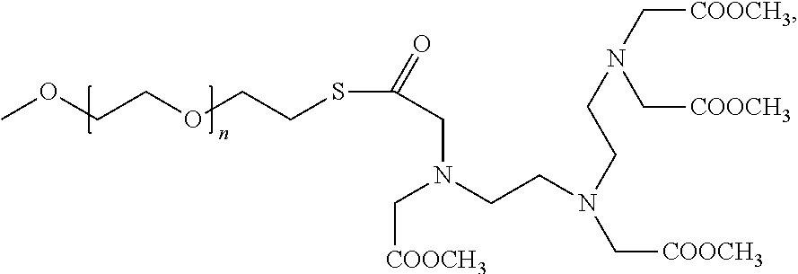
COCCOCCSC(=O)CN(CCN(C[COOCH3])CCN(C[COOCH3])C[COOCH3])C[COOCH3]
